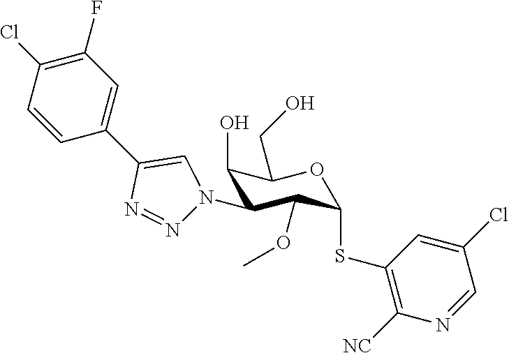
C1(O)C(N2N=NC(C3=CC(F)=C(Cl)C=C3)=C2)C(OC)C(SC2=C([NC])N=CC(Cl)=C2)OC1CO
